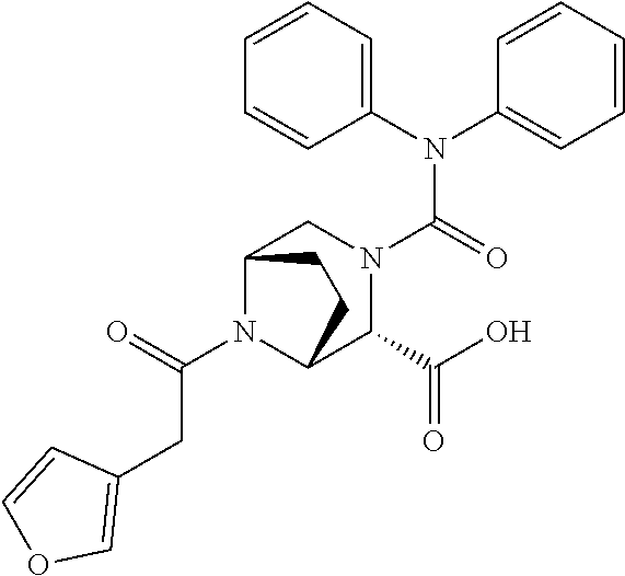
C1(N(C2=CC=CC=C2)C(=O)N2CC3N(C(=O)CC4=COC=C4)C(C2C(O)=O)CC3)=CC=CC=C1
